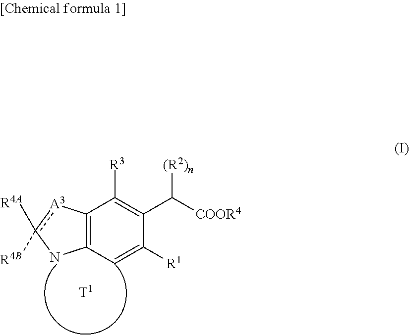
C12=C(C=C([R1])C(C([COOR4])[(R2)n])=C1[R3])Nc([R4B])([R4A])[A3]2
